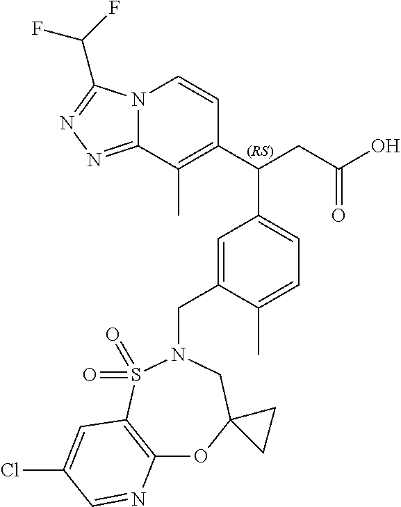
N12C(=NN=C1C(F)F)C(C)=C(C(CC(O)=O)C1=CC=C(C)C(CN3CC4(OC5=C(S3(=O)=O)C=C(Cl)C=N5)CC4)=C1)C=C2
